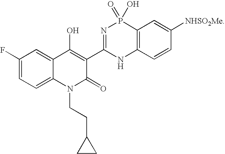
C1(F)=CC=C2C(=C1)C(O)=C(C1=NP(=O)(O)C3=C(N1)C=CC([NHSO2Me])=C3)C(=O)N2CCC1CC1
